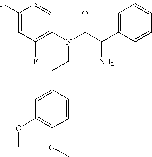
C1(F)=CC(F)=C(N(C(=O)C(N)C2=CC=CC=C2)CCC2=CC(OC)=C(OC)C=C2)C=C1
